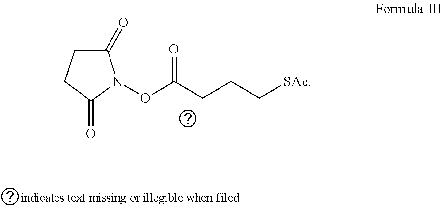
C1(=O)CCC(=O)N1OC(CCC[SAc])=O
